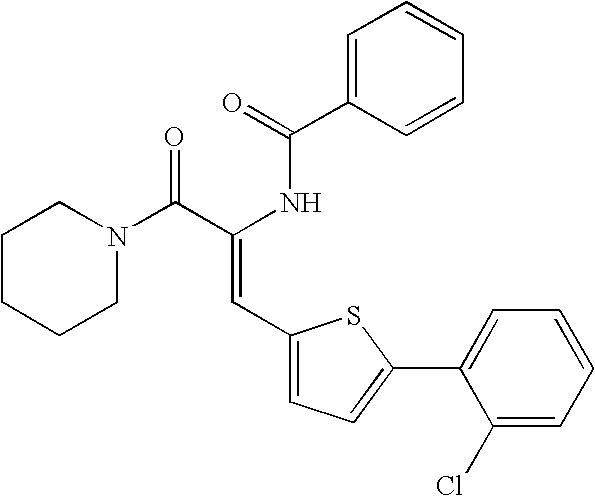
C1=C(C(=O)NC(C(N2CCCCC2)=O)=CC2=CC=C(C3=CC=CC=C3Cl)S2)C=CC=C1
